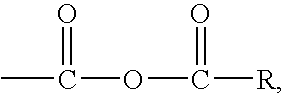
CC(OC([R])=O)=O
